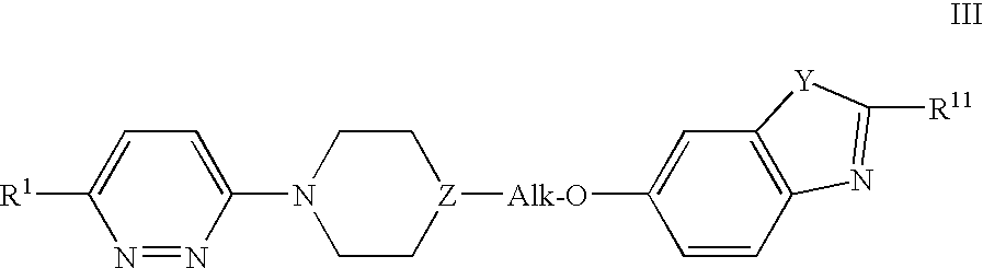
N1=NC(N2CC[Z]([Alk-O]C3=CC4=C(C=C3)N=C([R11])[Y]4)CC2)=CC=C1[R1]
